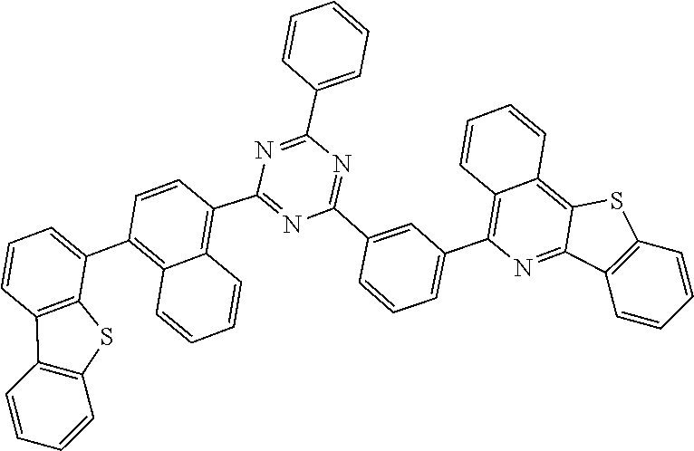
C1=CC=C(C2=NC(C3=C4C=CC=CC4=C(C4=CC=CC5=C4SC4=C5C=CC=C4)C=C3)=NC(C3=CC(C4=C5C=CC=CC5=C5C(=N4)C4=C(S5)C=CC=C4)=CC=C3)=N2)C=C1
